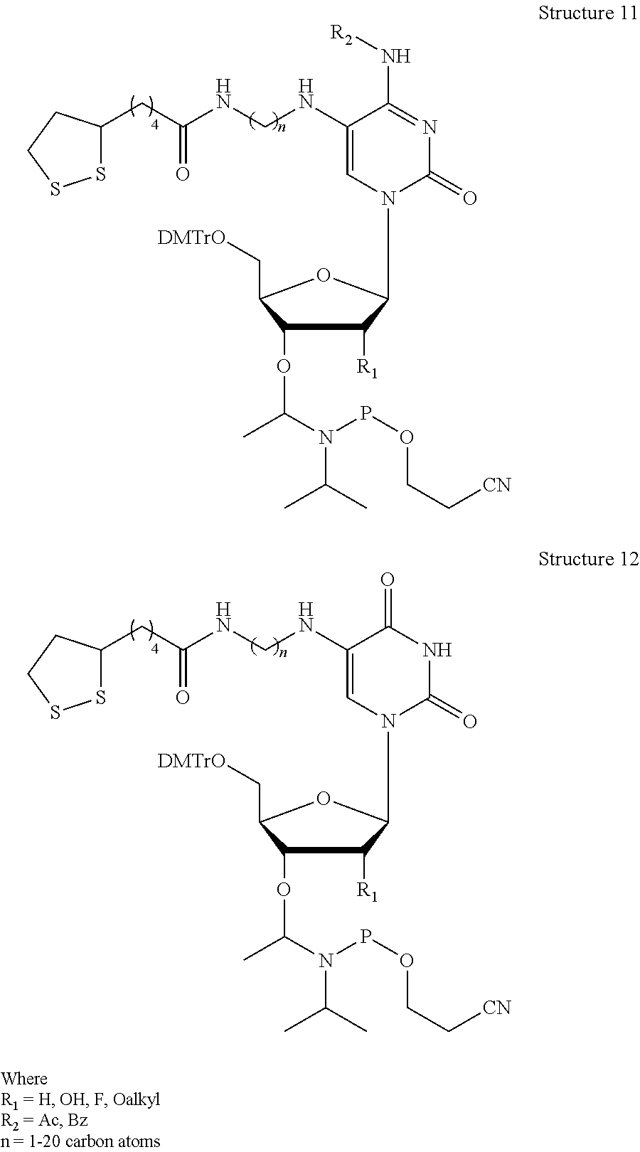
N1=C(N[R2])C(NCNC(CC2SSCC2)=O)=CN(C2C([R1])C(OC(N(POCC[CN])C(C)C)C)C(C[DMTrO])O2)C1=O.N1C(=O)N(C2C([R1])C(OC(N(POCC[CN])C(C)C)C)C(C[DMTrO])O2)C=C(NCNC(CC2SSCC2)=O)C1=O
